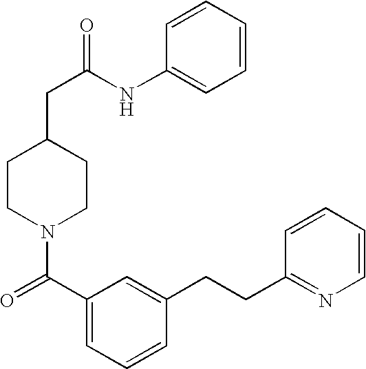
C1=CC=CC(NC(CC2CCN(C(C3=CC=CC(CCC4=NC=CC=C4)=C3)=O)CC2)=O)=C1
